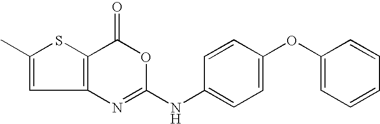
C12=C(C(=O)OC(NC3=CC=C(OC4=CC=CC=C4)C=C3)=N1)SC(C)=C2
